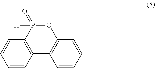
C12=C(C=CC=C1)C1=C(OP2([H])=O)C=CC=C1
